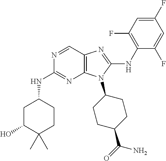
N1=CC2=C(N=C1NC1CC(O)C(C)(C)CC1)N(C1CCC(C(=O)N)CC1)C(NC1=C(F)C=C(F)C=C1F)=N2
